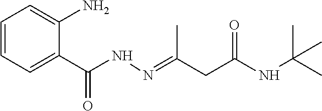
C1=CC=C(C(NN=C(CC(NC(C)(C)C)=O)C)=O)C(N)=C1
